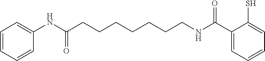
C1=CC=CC=C1NC(CCCCCCCNC(C1=CC=CC=C1S)=O)=O
